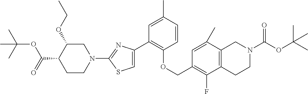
C1(C2=C(OCC3=C(F)C4=C(C(C)=C3)CN(C(OC(C)(C)C)=O)CC4)C=CC(C)=C2)=CSC(N2CC(OCC)C(C(=O)OC(C)(C)C)CC2)=N1
